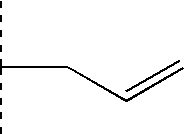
CC(C)CC=C
